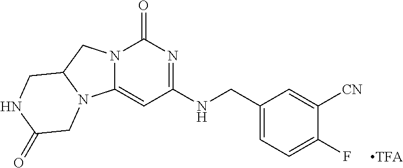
C1(F)=CC=C(CNC2=NC(=O)N3C(=C2)N2C(C3)CNC(=O)C2)C=C1[CN]
